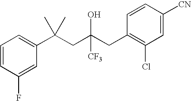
C1(F)=CC(C(CC(CC2=C(Cl)C=C([CN])C=C2)([CF3])O)(C)C)=CC=C1
